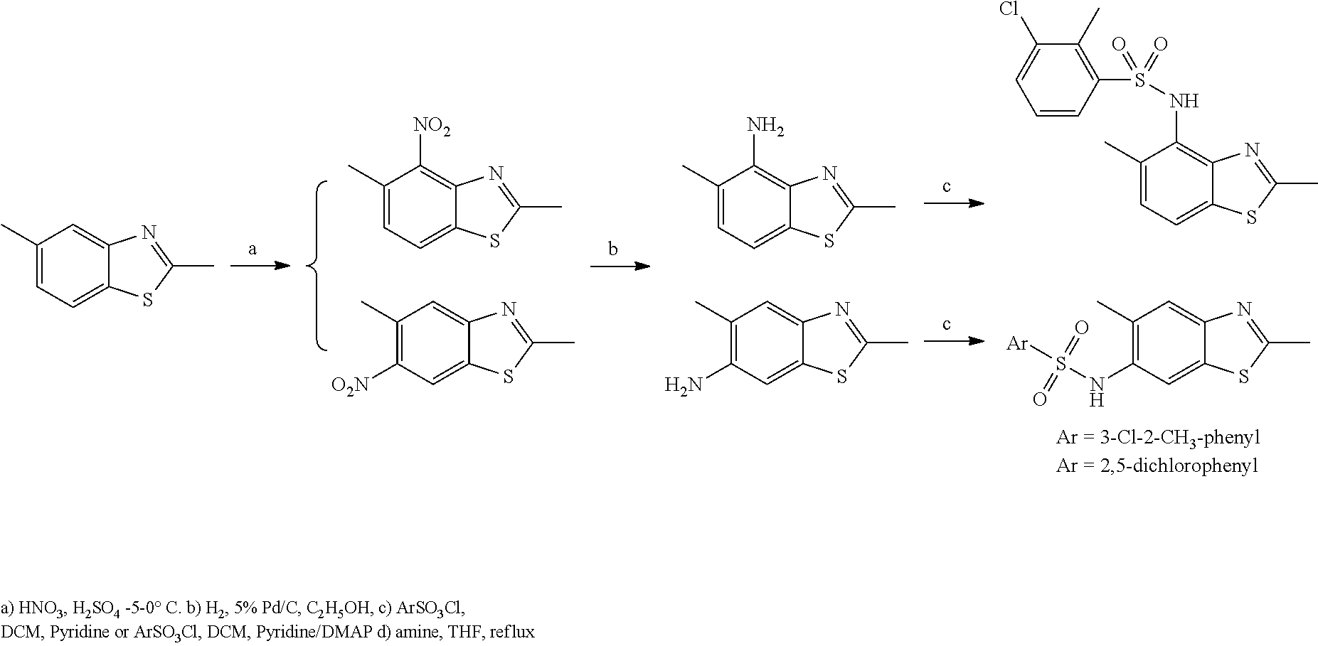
C1(C)=CC=C2C(=C1[NO2])N=C(C)S2.C1(C)=C([O2N])C=C2C(=C1)N=C(C)S2.C1(C)=CC=C2C(=C1N)N=C(C)S2.C1(C)=C(N)C=C2C(=C1)N=C(C)S2.C1(C)=CC=C2C(=C1NS(C1=C(C)C(Cl)=CC=C1)(=O)=O)N=C(C)S2.C1(C)=C(NS([Ar])(=O)=O)C=C2C(=C1)N=C(C)S2.C1(C)=CC=C2C(=C1)N=C(C)S2
